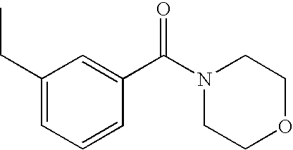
C1(CC)=CC=CC(C(N2CCOCC2)=O)=C1
